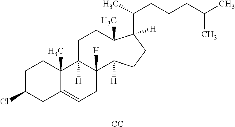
C1C(Cl)CC2=CCC3([H])C([H])(C2(C)C1)CCC1(C)C3([H])CCC1([H])C(CCCC(C)C)C.[CC]
